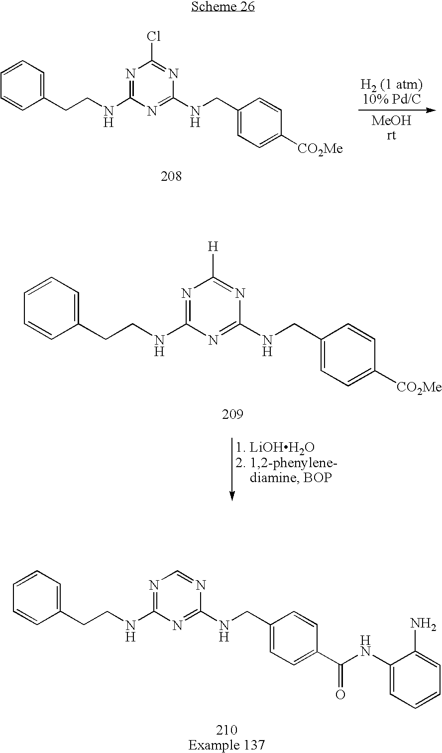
C1(CCNC2=NC(Cl)=NC(NCC3=CC=C([CO2Me])C=C3)=N2)=CC=CC=C1.C1(CCNC2=NC([H])=NC(NCC3=CC=C([CO2Me])C=C3)=N2)=CC=CC=C1.C1(CCNC2=NC=NC(NCC3=CC=C(C(NC4=CC=CC=C4N)=O)C=C3)=N2)=CC=CC=C1
